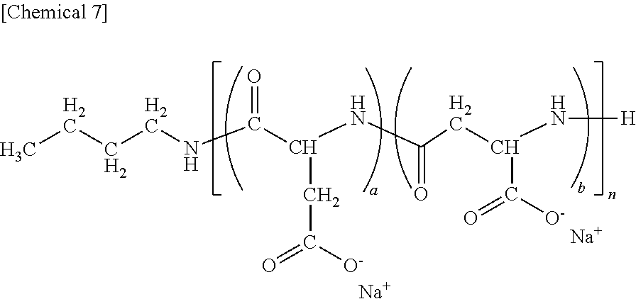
CCCCNC(C(NC(CC(N[H])C(=O)[O-])=O)CC([O-])=O)=O.[Na].[Na]
